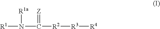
C([R2][R3][R4])(N([R1a])[R1])=[Z]
